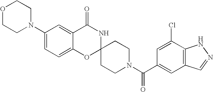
C1(N2CCOCC2)=CC=C2C(=C1)C(=O)NC1(O2)CCN(C(=O)C2=CC3=C(C(Cl)=C2)NN=C3)CC1
